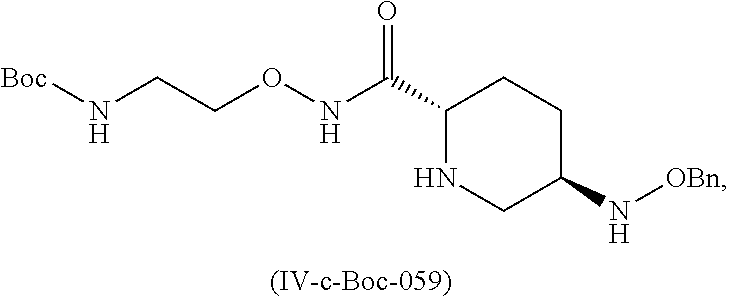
C1(C(NOCCN[Boc])=O)NCC(N[OBn])CC1
